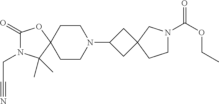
C1(=O)N(CC#N)C(C)(C)C2(O1)CCN(C1CC3(C1)CN(C(OCC)=O)CC3)CC2
